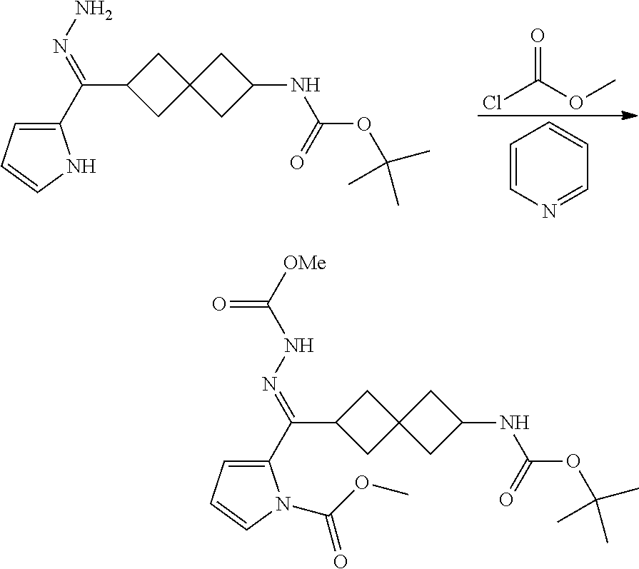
C1C(C(=NN)C2=CC=CN2)CC12CC(NC(OC(C)(C)C)=O)C2.ClC(OC)=O.C1=CN=CC=C1.C1C(C(=NNC([OMe])=O)C2=CC=CN2C(OC)=O)CC12CC(NC(OC(C)(C)C)=O)C2
